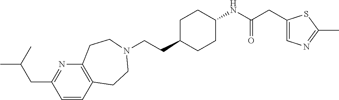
C(CC1CCC(NC(CC2=CN=C(C)S2)=O)CC1)N1CCC2=C(N=C(CC(C)C)C=C2)CC1
